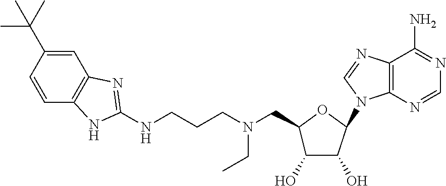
N(CCCNC1=NC2=C(C=CC(C(C)(C)C)=C2)N1)(CC1C(O)C(O)C(N2C3=C(C(N)=NC=N3)N=C2)O1)CC
